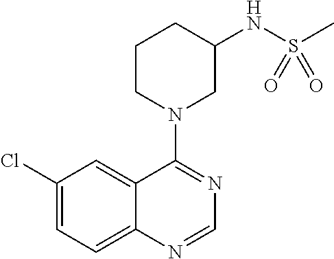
C1(Cl)=CC=C2C(=C1)C(N1CC(NS(C)(=O)=O)CCC1)=NC=N2
